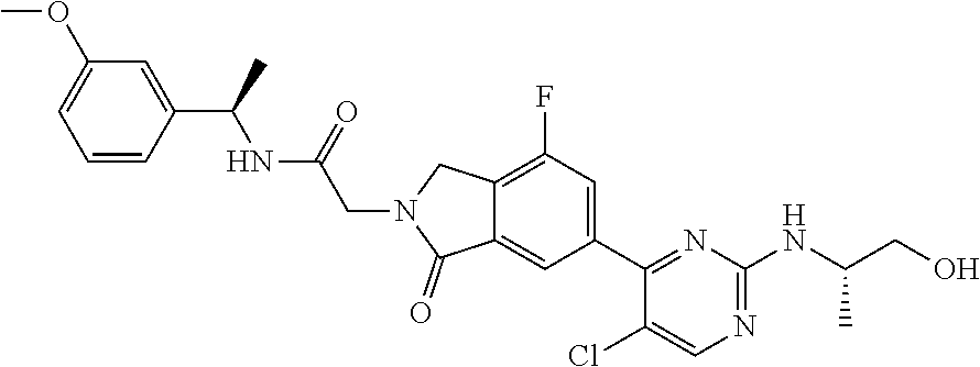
C1(Cl)=CN=C(NC(CO)C)N=C1C1=CC(F)=C2C(=C1)C(=O)N(CC(NC(C1=CC(OC)=CC=C1)C)=O)C2
